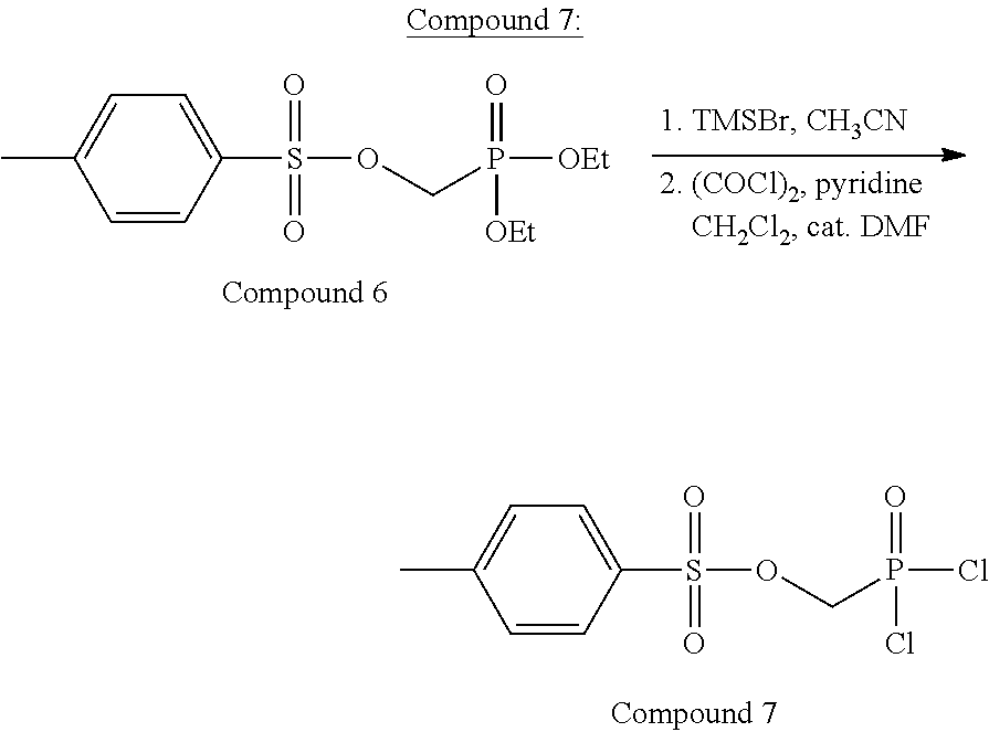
C1=CC(S(OCP(=O)(Cl)Cl)(=O)=O)=CC=C1C.C1=CC(S(OCP(=O)([OEt])[OEt])(=O)=O)=CC=C1C
